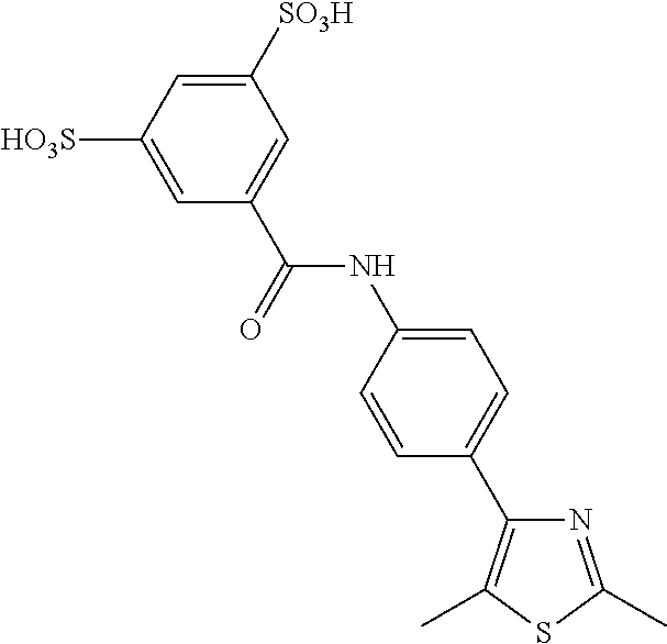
N1=C(C)SC(C)=C1C1=CC=C(NC(C2=CC([SO3H])=CC([HO3S])=C2)=O)C=C1
